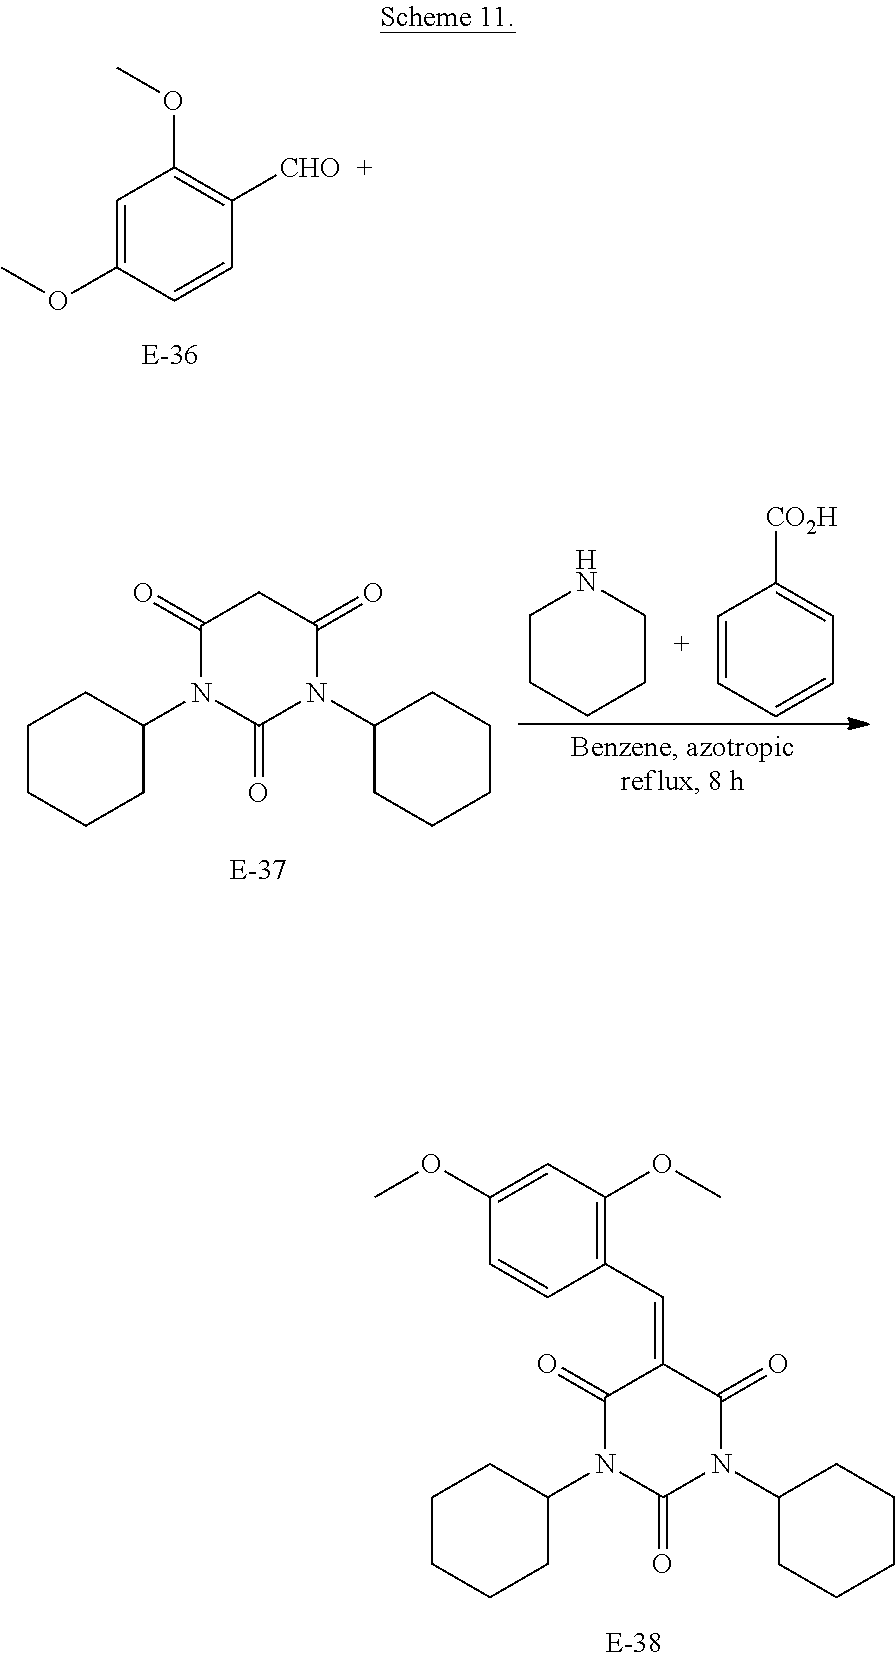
C1=C(OC)C=CC([CHO])=C1OC.C1(C=C2C(=O)N(C3CCCCC3)C(=O)N(C3CCCCC3)C2=O)=C(OC)C=C(OC)C=C1.C1(=O)N(C2CCCCC2)C(=O)N(C2CCCCC2)C(=O)C1.C1CCCCN1.C1=CC=CC=C1[CO2H]
